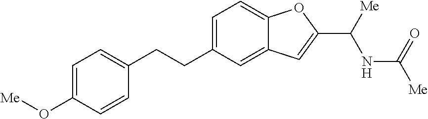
C1(CCC2=CC=C3C(=C2)C=C(C([Me])NC([Me])=O)O3)=CC=C(O[Me])C=C1
